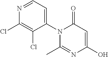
C1(O)=CC(=O)N(C2=CC=NC(Cl)=C2Cl)C(C)=N1
